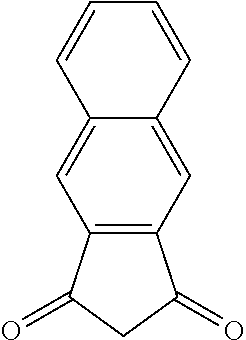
C12=C(C(=O)CC1=O)C=C1C(=C2)C=CC=C1
